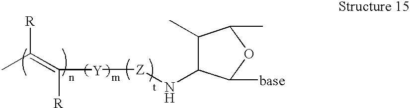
C1(C)C(N[Z][Y]C(=C(C)[R])[R])C([base])OC1C
